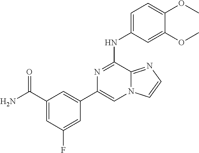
C1=C(NC2=NC(C3=CC(C(N)=O)=CC(F)=C3)=CN3C2=NC=C3)C=C(OC)C(OC)=C1
